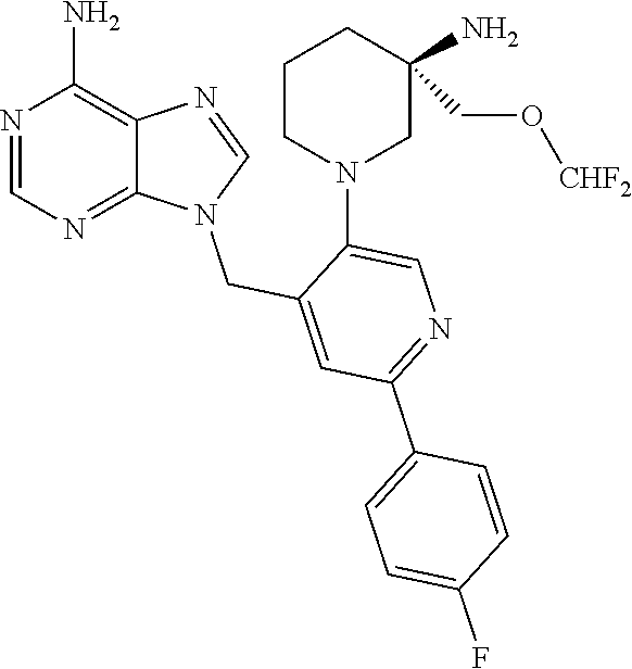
N1=CN(CC2=CC(C3=CC=C(F)C=C3)=NC=C2N2CC(CO[CHF2])(N)CCC2)C2=NC=NC(N)=C12
